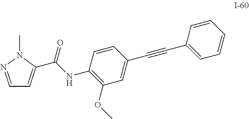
C1=NN(C)C(C(NC2=C(OC)C=C(C#CC3=CC=CC=C3)C=C2)=O)=C1
